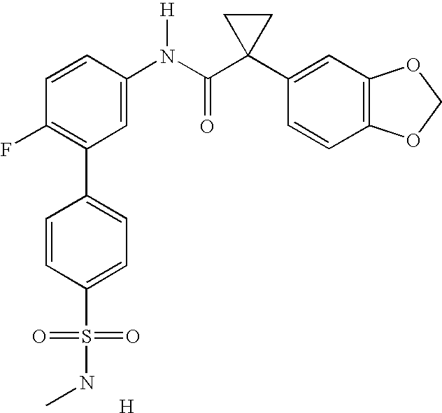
C1=CC(N(C(C2(C3=CC4=C(C=C3)OCO4)CC2)=O)[H])=CC(C2=CC=C(S(=O)(=O)NC)C=C2)=C1F.[H]
